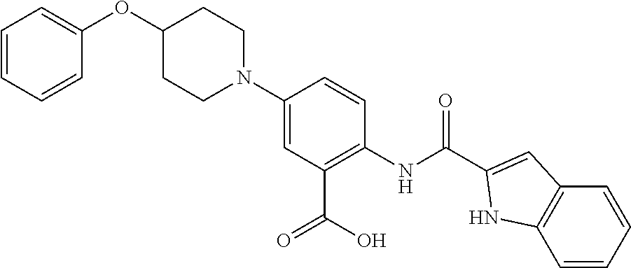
N1(C2=CC(C(O)=O)=C(NC(=O)C3=CC4=C(C=CC=C4)N3)C=C2)CCC(OC2=CC=CC=C2)CC1
